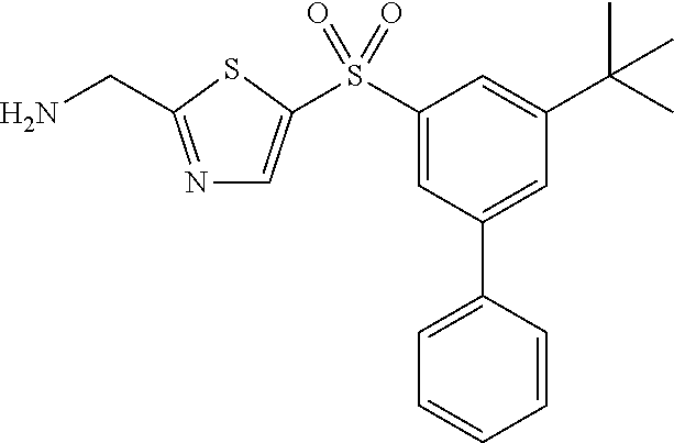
N1=C(CN)SC(S(C2=CC(C3=CC=CC=C3)=CC(C(C)(C)C)=C2)(=O)=O)=C1
